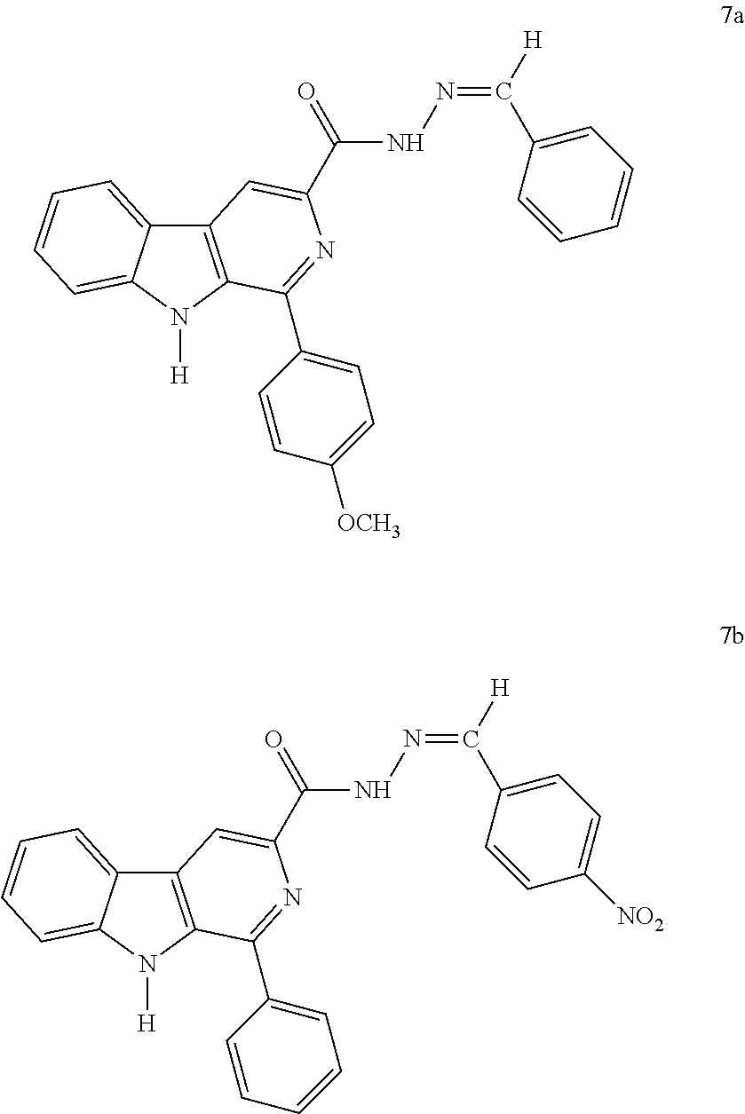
C12=C(N([H])C3=CC=CC=C13)C(C1=CC=C([OCH3])C=C1)=NC(C(=O)NN=C([H])C1=CC=CC=C1)=C2.C12=C(N([H])C3=CC=CC=C13)C(C1=CC=CC=C1)=NC(C(=O)NN=C([H])C1=CC=C([NO2])C=C1)=C2
